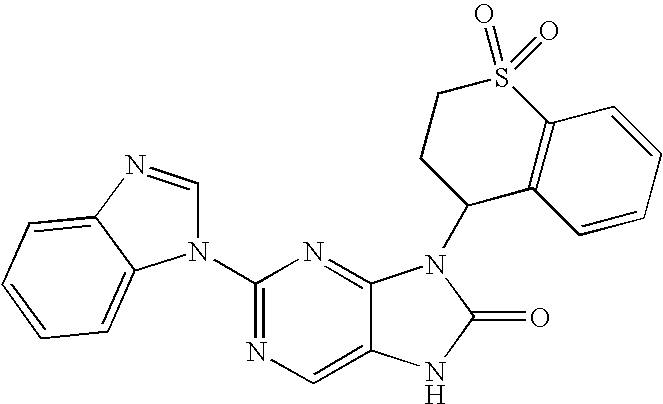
C12=CN=C(N3C=NC4=CC=CC=C34)N=C1N(C1C3=C(S(=O)(=O)CC1)C=CC=C3)C(=O)N2
